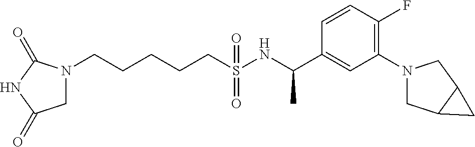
N1(CCCCCS(NC(C2=CC(N3CC4C(C3)C4)=C(F)C=C2)C)(=O)=O)CC(=O)NC1=O
